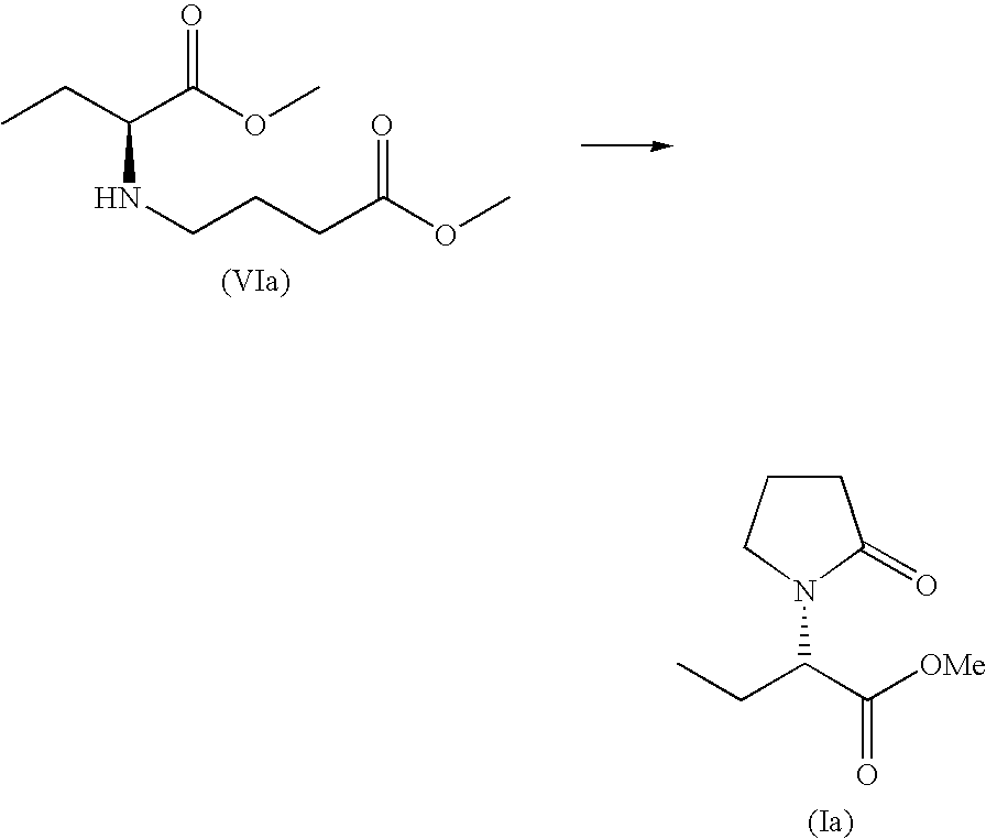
C1CCN(C(CC)C([OMe])=O)C1=O.CCC(C(OC)=O)NCCCC(OC)=O
